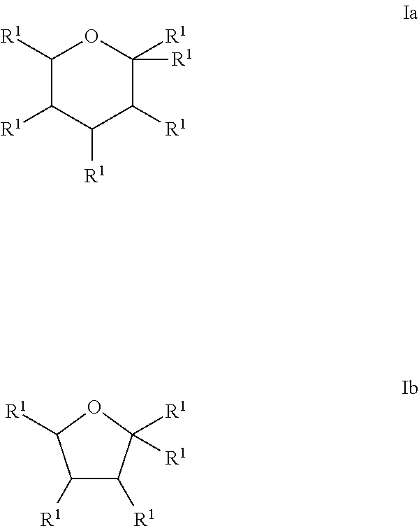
C1([R1])C([R1])C([R1])C([R1])C([R1])([R1])O1.C1([R1])C([R1])C([R1])([R1])OC1[R1]
